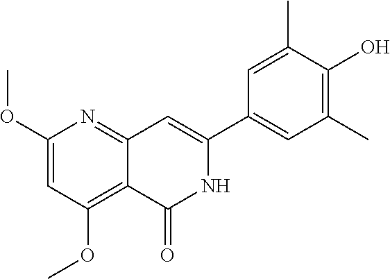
C1(OC)=CC(OC)=C2C(=N1)C=C(C1=CC(C)=C(O)C(C)=C1)NC2=O
